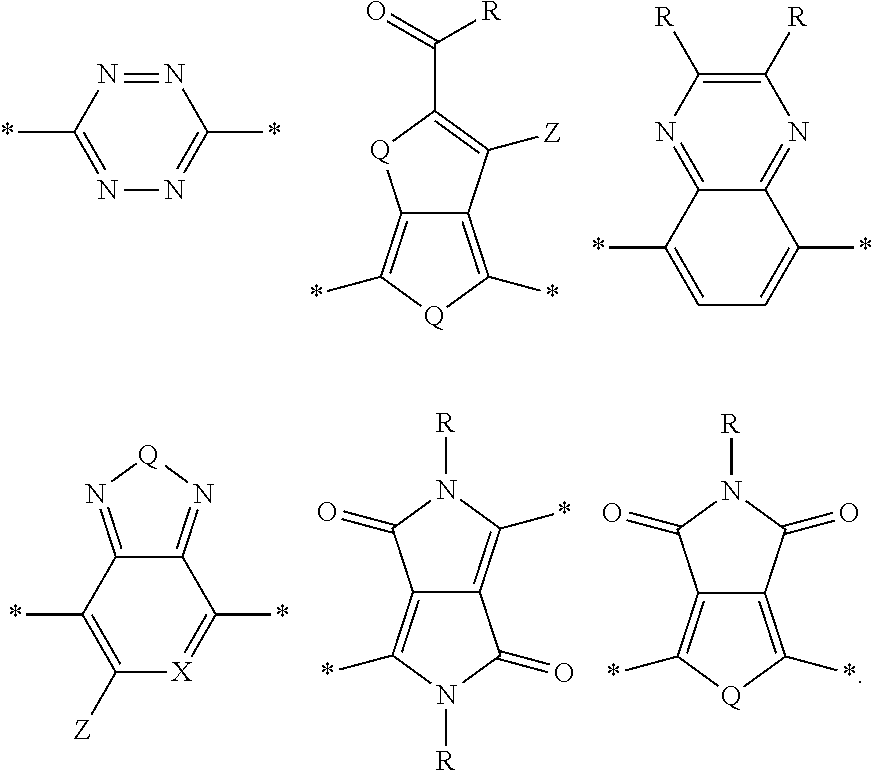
N1=NC(*)=NN=C1*.C12=C(*)[Q]C(*)=C1[Q]C(C(=O)[R])=C2[Z].C1([R])=C([R])N=C2C(=N1)C(*)=CC=C2*.C12=C(*)[Q]C(*)=C1C(=O)N([R])C2=O.C1([Z])=C(*)C2=N[Q]N=C2C(*)=[X]1.C12=C(*)N([R])C(=O)C1=C(*)N([R])C2=O
